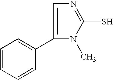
N1=C(S)N(C)C(C2=CC=CC=C2)=C1
